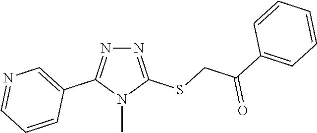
N1=C(SCC(C2=CC=CC=C2)=O)N(C)C(C2=CN=CC=C2)=N1
